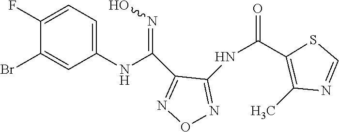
C1(NC(=NO)C2=NON=C2NC(=O)C2=C(C)N=CS2)=CC=C(F)C(Br)=C1
